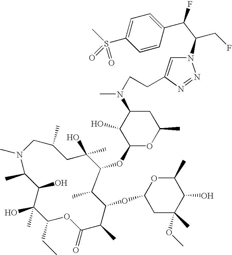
N1(C)CC(C)CC(O)(C)C(OC2OC(C)CC(N(C)CCC3=CN(C(CF)C(C4=CC=C(S(=O)(=O)C)C=C4)F)N=N3)C2O)C(C)C(OC2CC(C)(OC)C(O)C(C)O2)C(C)C(=O)OC(CC)C(O)(C)C(O)C1C
